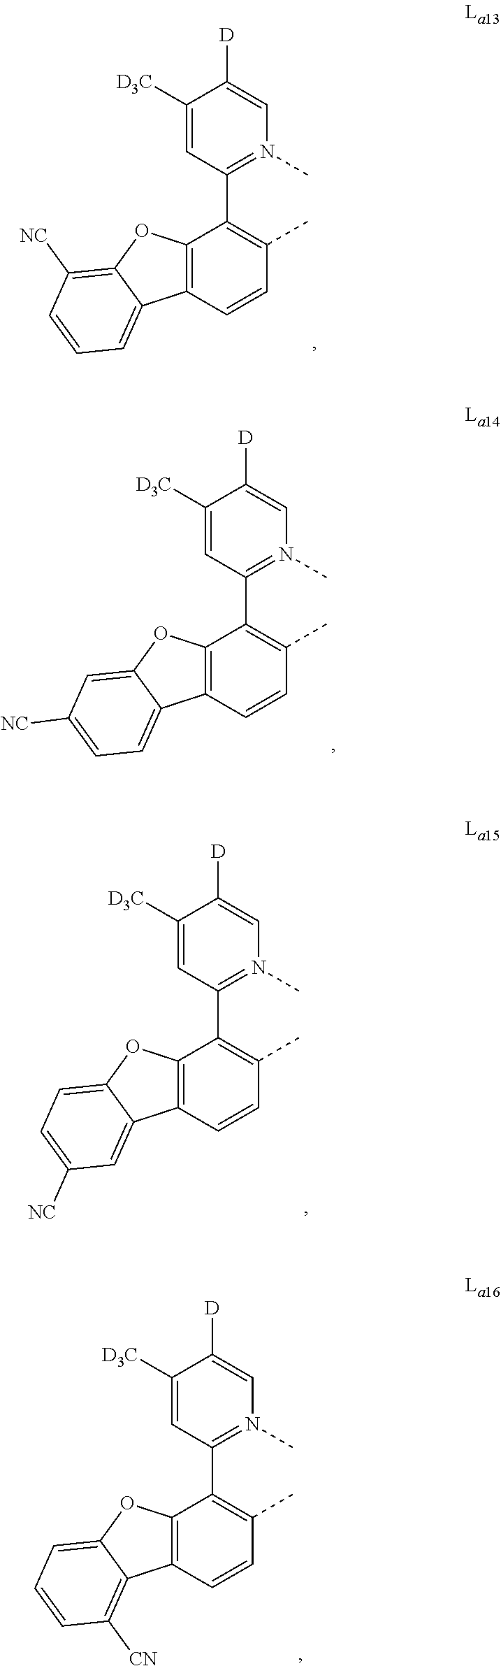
C1([D3C])=CC(C2=C(C)C=CC3=C2OC2=C([NC])C=CC=C32)=N(C)C=C1[D].C1([D3C])=CC(C2=C(C)C=CC3=C2OC2=CC([NC])=CC=C32)=N(C)C=C1[D].C1([D3C])=CC(C2=C(C)C=CC3=C2OC2=CC=C([NC])C=C32)=N(C)C=C1[D].C1([D3C])=CC(C2=C(C)C=CC3=C2OC2=CC=CC([CN])=C32)=N(C)C=C1[D]
